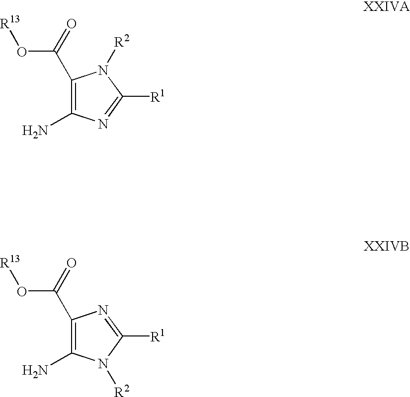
NC1=C(C(=O)O[R13])N([R2])C([R1])=N1.NC1=C(C(=O)O[R13])N=C([R1])N1[R2]
